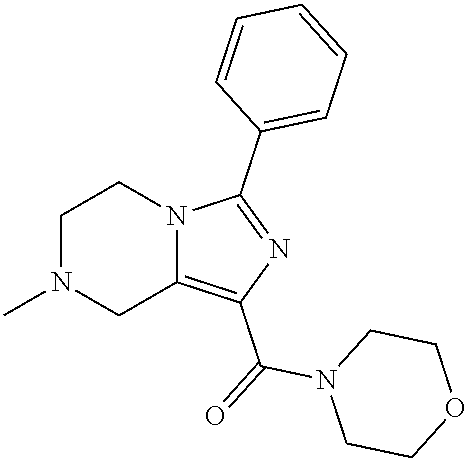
C1N(C)CC2=C(C(=O)N3CCOCC3)N=C(C3=CC=CC=C3)N2C1
